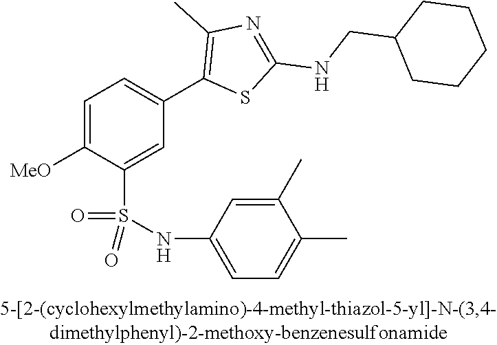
C1=C([OMe])C(S(NC2=CC=C(C)C(C)=C2)(=O)=O)=CC(C2=C(C)N=C(NCC3CCCCC3)S2)=C1
